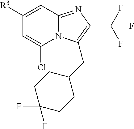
N12C(=NC(C(F)(F)F)=C1CC1CCC(F)(F)CC1)C=C([R3])C=C2Cl
